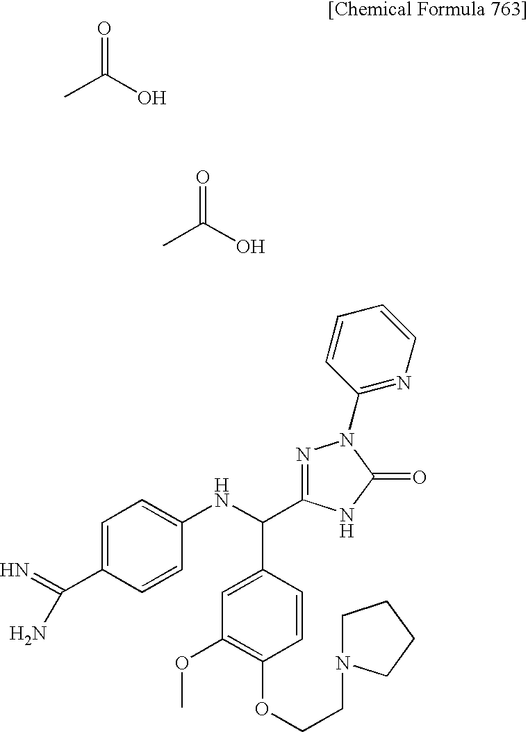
CC(O)=O.CC(O)=O.C1=C(C(N)=N)C=CC(NC(C2=CC(OC)=C(OCCN3CCCC3)C=C2)C2=NN(C3=NC=CC=C3)C(=O)N2)=C1
